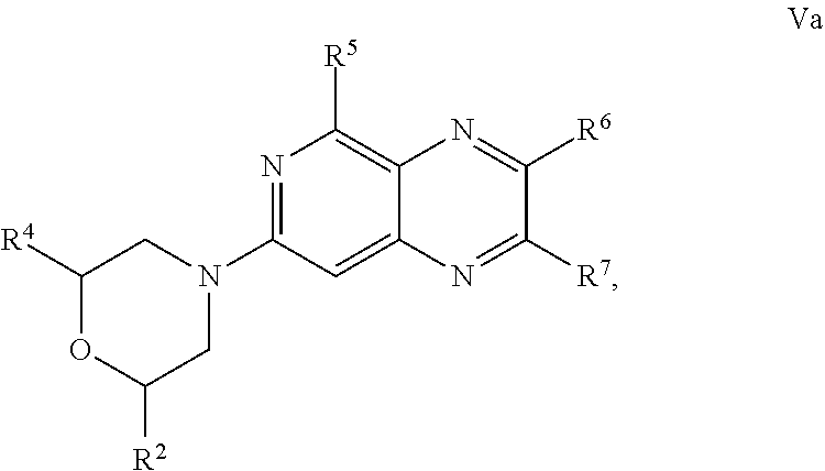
N1=C(N2CC([R4])OC([R2])C2)C=C2C(=C1[R5])N=C([R6])C([R7])=N2
